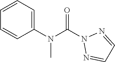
O=C(N1N=CC=N1)N(C1=CC=CC=C1)C
